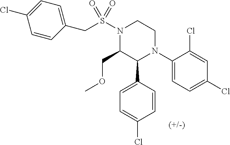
C1(N2CCN(S(CC3=CC=C(Cl)C=C3)(=O)=O)C(COC)C2C2=CC=C(Cl)C=C2)=CC=C(Cl)C=C1Cl
